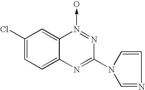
C1(Cl)=CC=C2C(=C1)N(->O)=NC(N1C=NC=C1)=N2
